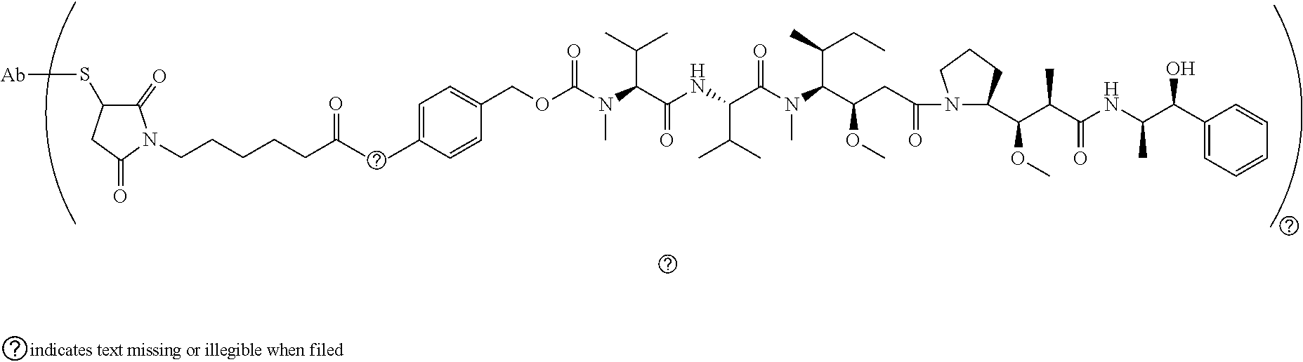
[Ab]SC1C(=O)N(CCCCCC(C)=O)C(=O)C1.CC1=CC=C(COC(N(C)C(C(NC(C(C)C)C(=O)N(C)C(C(C)CC)C(OC)CC(=O)N2C(C(OC)C(C)C(=O)NC(C)C(C3=CC=CC=C3)O)CCC2)=O)C(C)C)=O)C=C1
